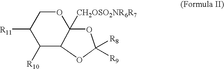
C1([R11])C([R10])C2C([CH2OSO2NR6R7])(OC1)OC([R8])([R9])O2
